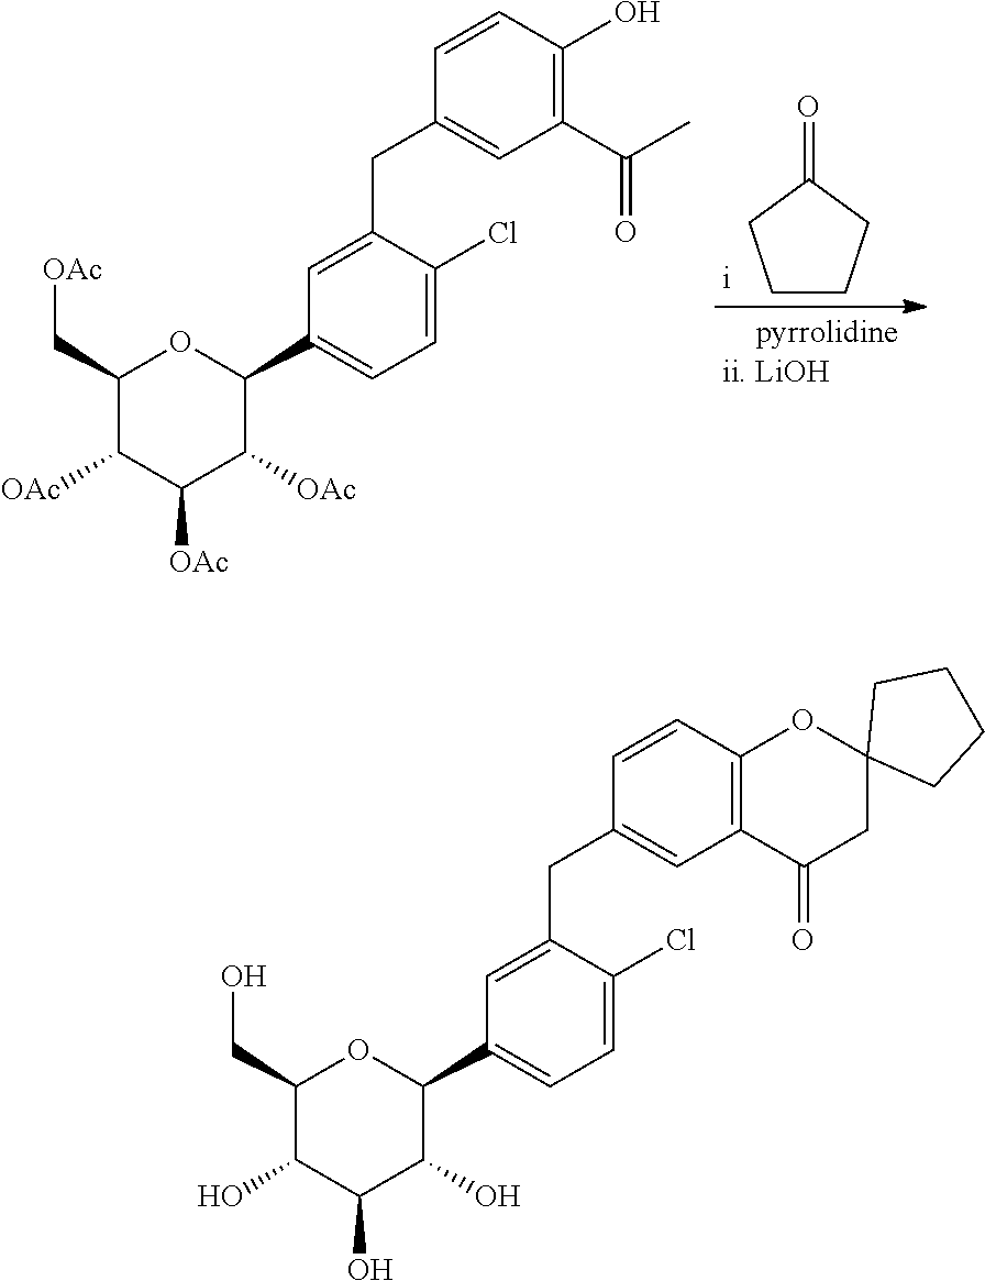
C1CCC(=O)C1.C1(C[OAc])C([OAc])C([OAc])C([OAc])C(C2=CC=C(Cl)C(CC3=CC(C(C)=O)=C(O)C=C3)=C2)O1.C1(CO)C(O)C(O)C(O)C(C2=CC=C(Cl)C(CC3=CC4=C(C=C3)OC3(CC4=O)CCCC3)=C2)O1
